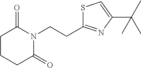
S1C(CCN2C(=O)CCCC2=O)=NC(C(C)(C)C)=C1
